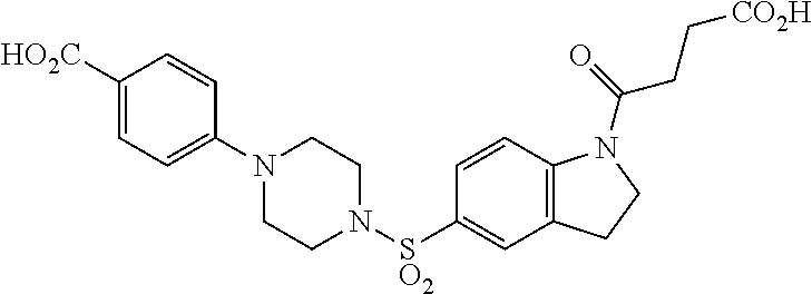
C1(N2CCN([SO2]C3=CC4=C(C=C3)N(C(=O)CC[CO2H])CC4)CC2)=CC=C([HO2C])C=C1
